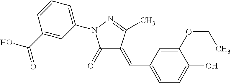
C1(=O)C(=CC2=CC=C(O)C(OCC)=C2)C(C)=NN1C1=CC=CC(C(=O)O)=C1
